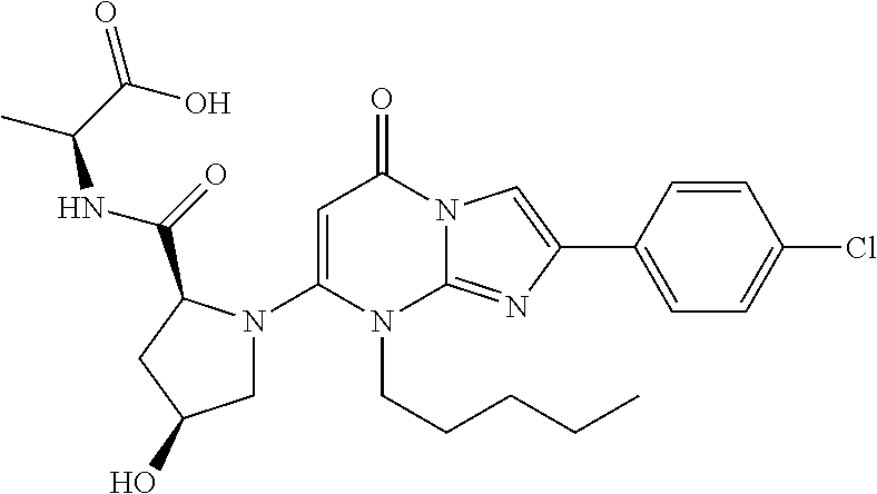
C1(N2CC(O)CC2C(=O)NC(C)C(O)=O)=CC(=O)N2C(=NC(C3=CC=C(Cl)C=C3)=C2)N1CCCCC
